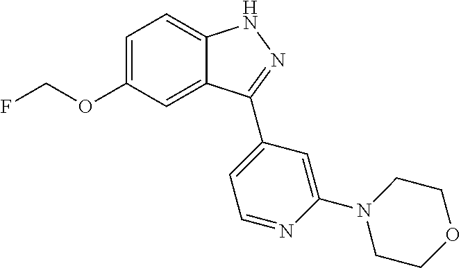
C1=C(OCF)C=C2C(=C1)NN=C2C1=CC=NC(N2CCOCC2)=C1
